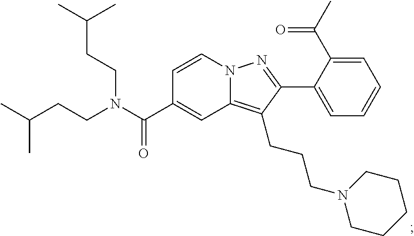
N12C(=C(CCCN3CCCCC3)C(C3=CC=CC=C3C(C)=O)=N1)C=C(C(N(CCC(C)C)CCC(C)C)=O)C=C2
